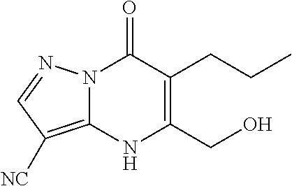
N12C(=C([NC])C=N1)NC(CO)=C(CCC)C2=O
